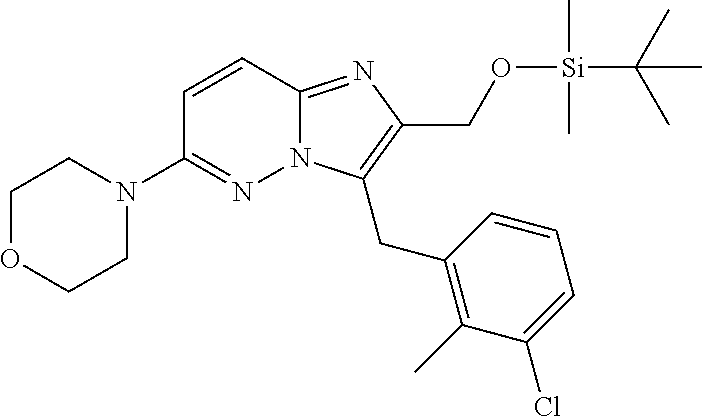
C1=CC(N2CCOCC2)=NN2C1=NC(CO[Si](C)(C)C(C)(C)C)=C2CC1=C(C)C(Cl)=CC=C1
